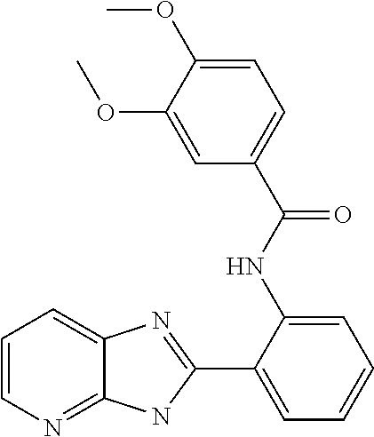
C1=CN=C2C(=C1)N=C(C1=CC=CC=C1NC(C1=CC=C(OC)C(OC)=C1)=O)N2
